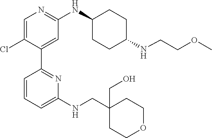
C1(C2=NC(NCC3(CO)CCOCC3)=CC=C2)=CC(NC2CCC(NCCOC)CC2)=NC=C1Cl
